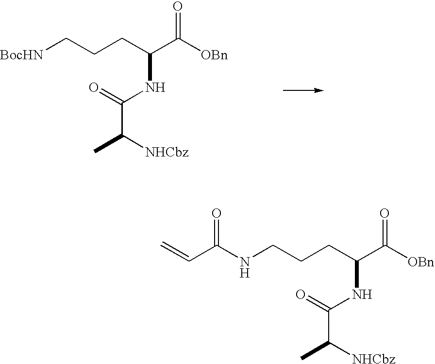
[BocHN]CCCC(C([OBn])=O)NC(C(C)[NHCbz])=O.N(CCCC(C([OBn])=O)NC(C(C)[NHCbz])=O)C(C=C)=O
